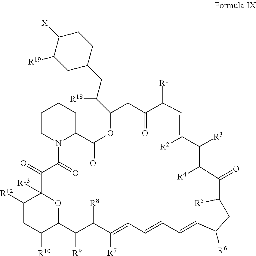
C1([R12])CC([R10])C2OC1([R13])C(=O)C(=O)N1C(C(=O)OC(C(CC3CCC([X])C([R19])C3)[R18])CC(=O)C([R1])C=C([R2])C([R3])C([R4])C(=O)C([R5])CC([R6])C=CC=CC=C([R7])C([R8])C2[R9])CCCC1
